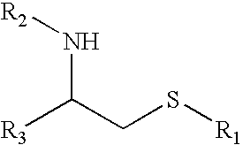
[R3]C(CS[R1])N[R2]
